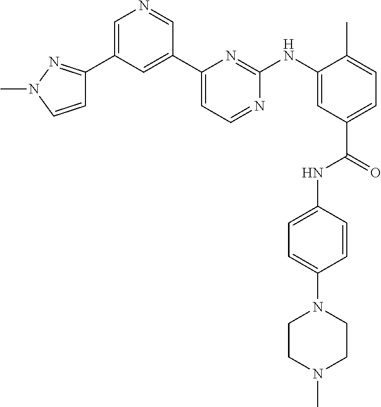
C1=C(C2=NN(C)C=C2)C=C(C2=CC=NC(NC3=CC(C(=O)NC4=CC=C(N5CCN(C)CC5)C=C4)=CC=C3C)=N2)C=N1
